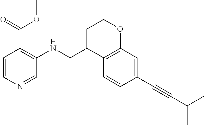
C1C(CNC2=C(C(=O)OC)C=CN=C2)C2=C(OC1)C=C(C#CC(C)C)C=C2
